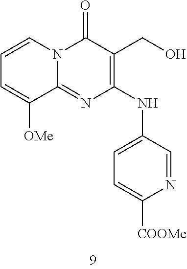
C1=CC=C([OMe])C2=NC(NC3=CC=C([COOMe])N=C3)=C(CO)C(=O)N12
